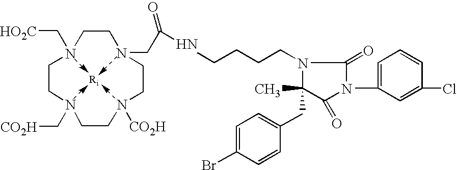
N1(C[CO2H])CCN(C[HO2C])CCN(CC(NCCCCN2C(C)(CC3=CC=C(Br)C=C3)C(=O)N(C3=CC=CC(Cl)=C3)C2=O)=O)CCN([CO2H])CC1
